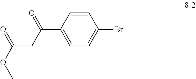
C1=CC(C(CC(OC)=O)=O)=CC=C1Br
